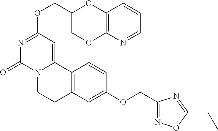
C(OC1=NC(=O)N2C(=C1)C1=C(CC2)C=C(OCC2=NOC(CC)=N2)C=C1)C1COC2=C(O1)C=CC=N2
